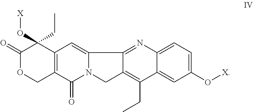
C1(=O)OCC2=C(C1(O[X])CC)C=C1N(C2=O)CC2=C(CC)C3=CC(O[X])=CC=C3N=C12
